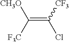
C(=C([CF3])Cl)([F3C])[CH3O]
